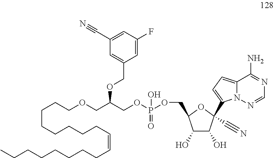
C1=C(F)C=C(C#N)C=C1COC(COCCCCCCCCC=CCCCCCCCC)COP(O)(=O)OCC1C(O)C(O)C(C2=CC=C3N2N=CN=C3N)(C#N)O1
